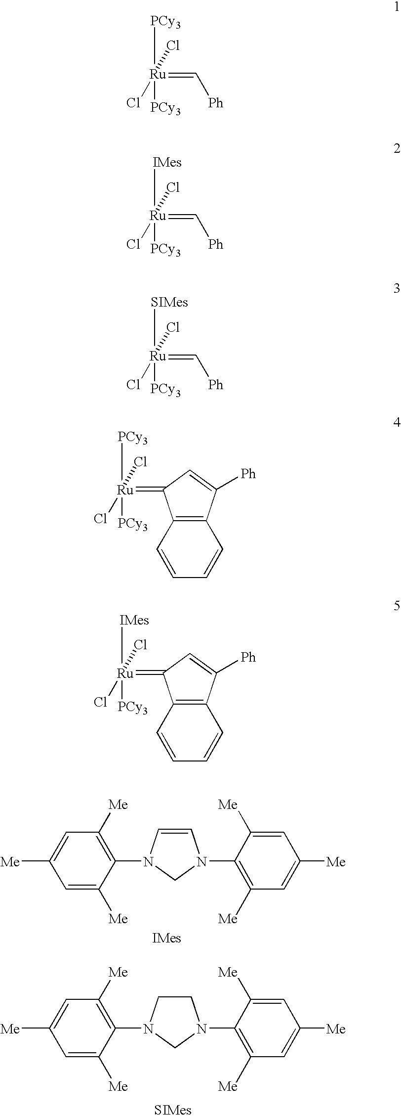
C1=CN(C2=C([Me])C=C([Me])C=C2[Me])CN1C1=C([Me])C=C([Me])C=C1[Me].[IMes].C1CN(C2=C([Me])C=C([Me])C=C2[Me])CN1C1=C([Me])C=C([Me])C=C1[Me].[SIMes].[PCy3][Ru]([PCy3])(Cl)(=C[Ph])Cl.[IMes][Ru]([PCy3])(Cl)(=C[Ph])Cl.[SIMes][Ru]([PCy3])(Cl)(=C[Ph])Cl.[PCy3][Ru]([PCy3])(Cl)(Cl)=C1C2=C(C=CC=C2)C([Ph])=C1.[IMes][Ru]([PCy3])(Cl)(Cl)=C1C2=C(C=CC=C2)C([Ph])=C1
